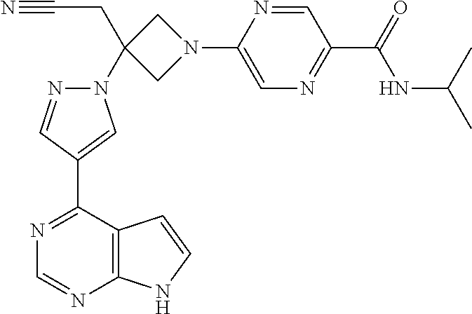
C1=NC(N2CC(N3N=CC(C4=NC=NC5=C4C=CN5)=C3)(CC#N)C2)=CN=C1C(=O)NC(C)C
